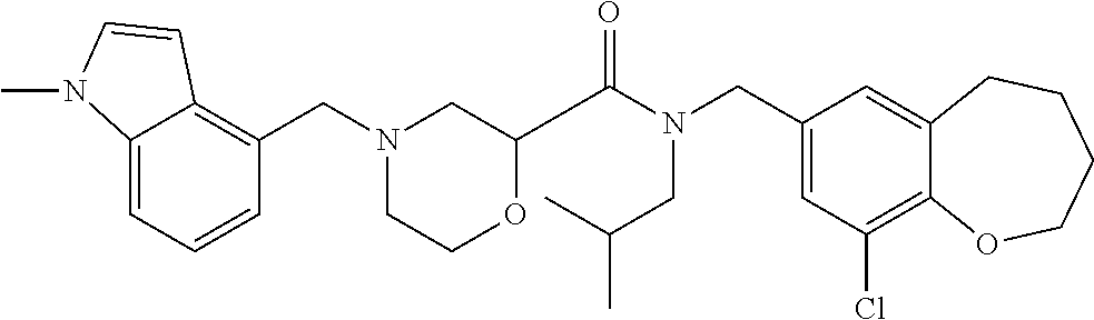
C1(CN(C(=O)C2OCCN(CC3=C4C(=CC=C3)N(C)C=C4)C2)CC(C)C)=CC(Cl)=C2C(=C1)CCCCO2
